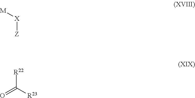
[M][X][Z].[R22]C([R23])=O
